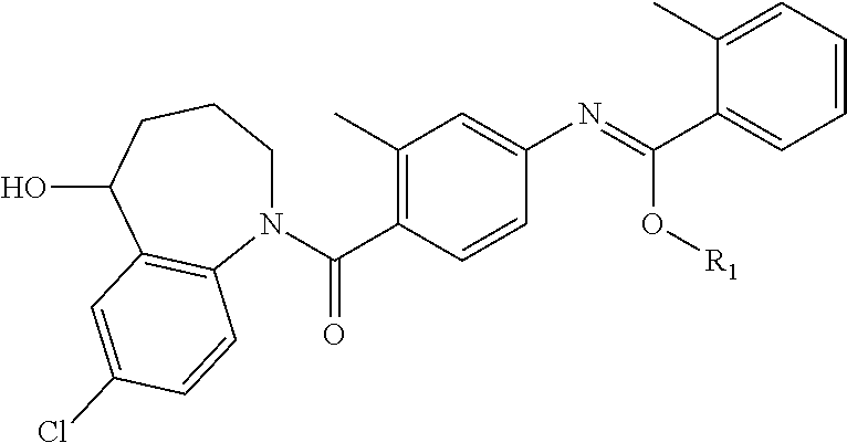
C1=CC=C(C)C(C(=NC2=CC(C)=C(C(=O)N3CCCC(O)C4=C3C=CC(Cl)=C4)C=C2)O[R1])=C1
